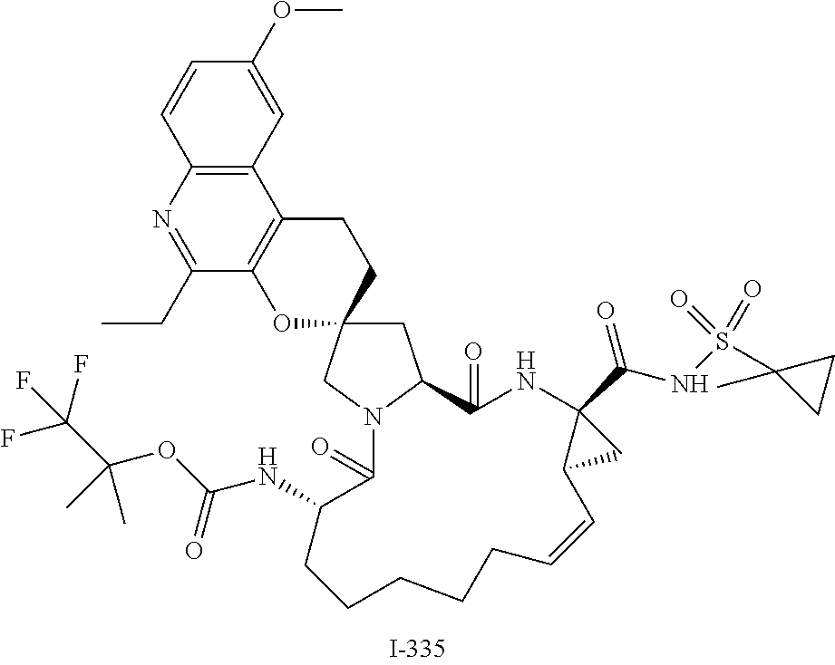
C1C2(CN3C1C(=O)NC1(C(NS(C4(C)CC4)(=O)=O)=O)C(C=CCCCCCC(NC(OC(C(F)(F)F)(C)C)=O)C3=O)C1)CCC1=C(O2)C(CC)=NC2=C1C=C(OC)C=C2
